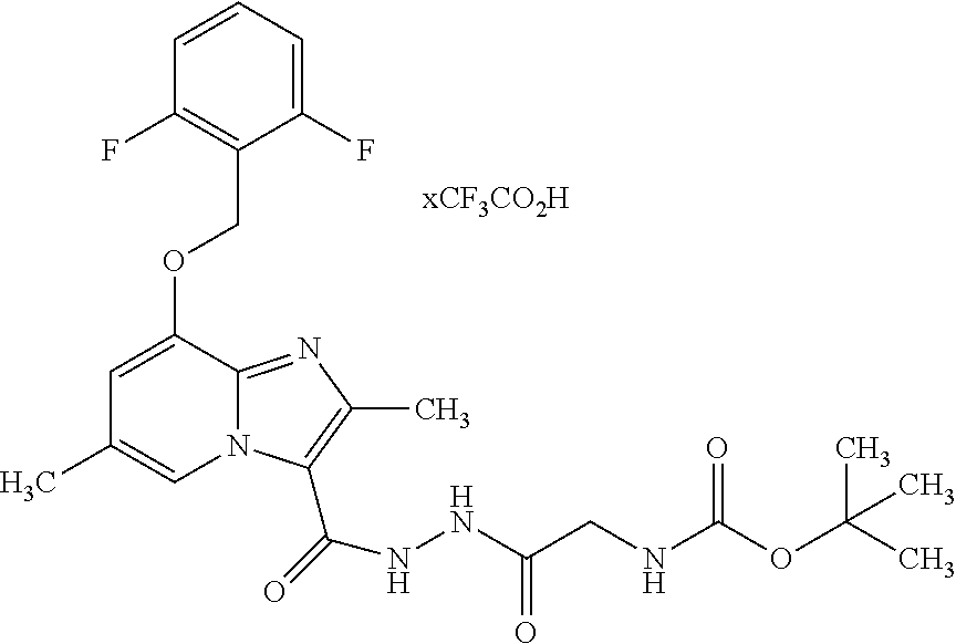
C1(F)=CC=CC(F)=C1COC1=CC(C)=CN2C1=NC(C)=C2C(=O)NNC(CNC(OC(C)(C)C)=O)=O
